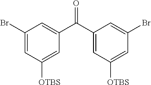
C1(Br)=CC([OTBS])=CC(C(C2=CC([OTBS])=CC(Br)=C2)=O)=C1
